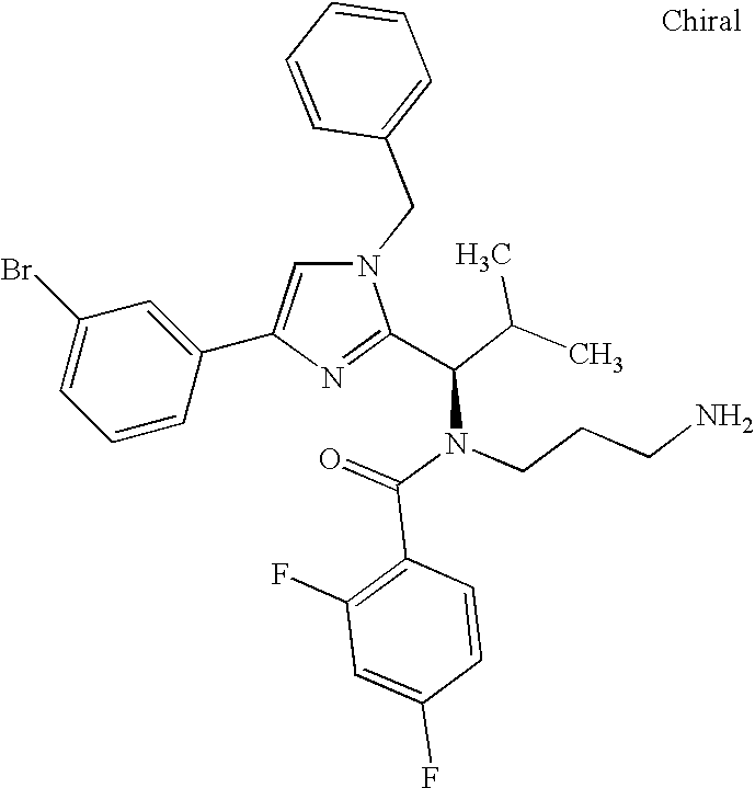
N1(CC2=CC=CC=C2)C=C(C2=CC(Br)=CC=C2)N=C1C(C(C)C)N(C(=O)C1=C(F)C=C(F)C=C1)CCCN
